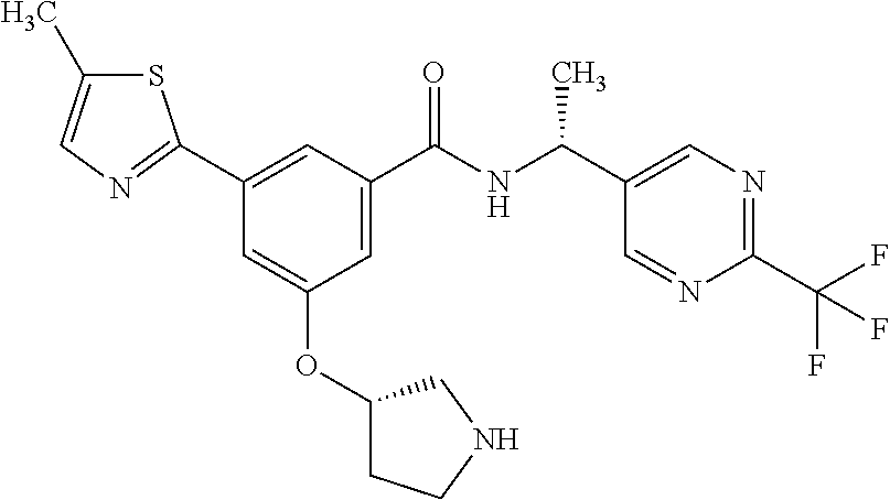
C1=C(C(NC(C2=CN=C(C(F)(F)F)N=C2)C)=O)C=C(C2=NC=C(C)S2)C=C1OC1CCNC1
